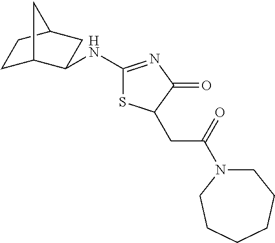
C1C2C(NC3=NC(=O)C(CC(=O)N4CCCCCC4)S3)CC(C1)C2
